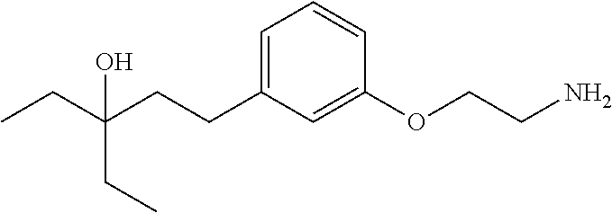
C1=C(CCC(CC)(CC)O)C=C(OCCN)C=C1
